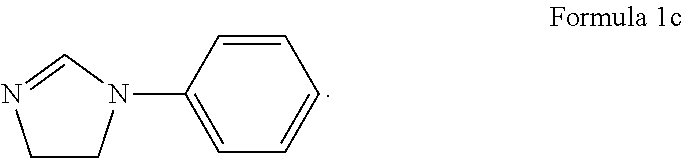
C1CN(C2=CC=CC=C2)C=N1
